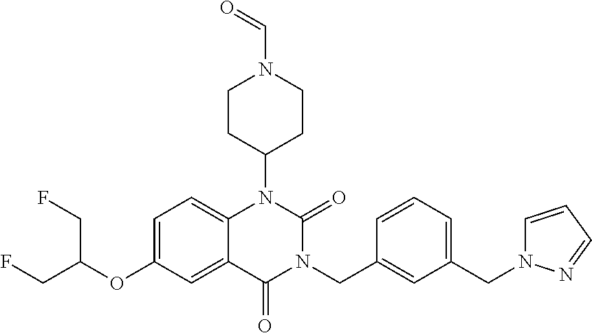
C1=C(OC(CF)CF)C=C2C(=C1)N(C1CCN(C=O)CC1)C(=O)N(CC1=CC(CN3C=CC=N3)=CC=C1)C2=O
